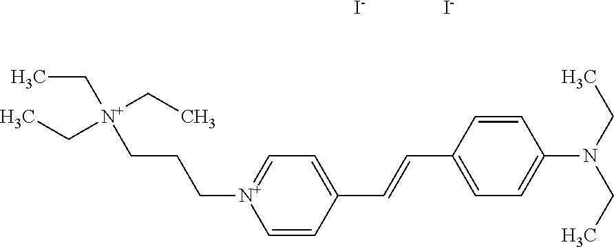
[I-].C1=CC(C=CC2=CC=[N+](CCC[N+](CC)(CC)CC)C=C2)=CC=C1N(CC)CC.[I-]
